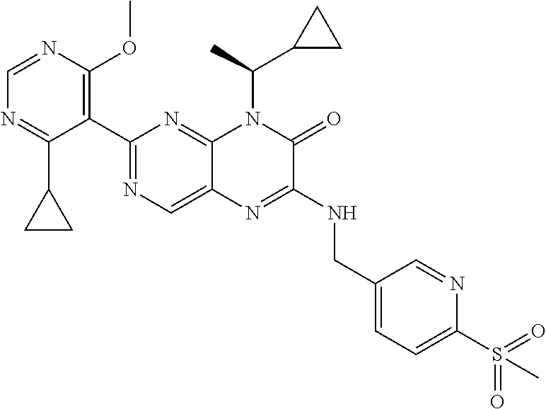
C1=NC(OC)=C(C2=NC=C3C(=N2)N(C(C2CC2)C)C(=O)C(NCC2=CC=C(S(C)(=O)=O)N=C2)=N3)C(C2CC2)=N1
